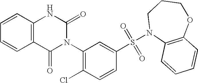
C1=CC2=C(C=C1)C(=O)N(C1=C(Cl)C=CC(S(N3C4=C(OCCC3)C=CC=C4)(=O)=O)=C1)C(=O)N2
